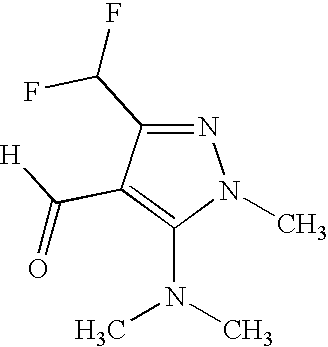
N1=C(C(F)F)C(C([H])=O)=C(N(C)C)N1C
